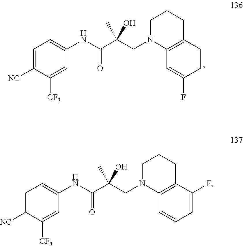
C1=C([NC])C([CF3])=CC(NC(C(CN2C3=C(CCC2)C=CC(F)=C3)(C)O)=O)=C1.C1=C([NC])C([CF3])=CC(NC(C(CN2C3=C(CCC2)C(F)=CC=C3)(C)O)=O)=C1
